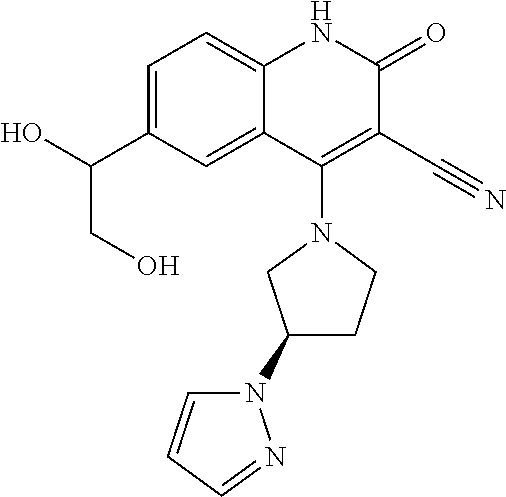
C1=C(C(CO)O)C=C2C(=C1)NC(=O)C(C#N)=C2N1CC(N2C=CC=N2)CC1
